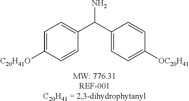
C1=C([C20H41O])C=CC(C(C2=CC=C([OC20H41])C=C2)N)=C1
